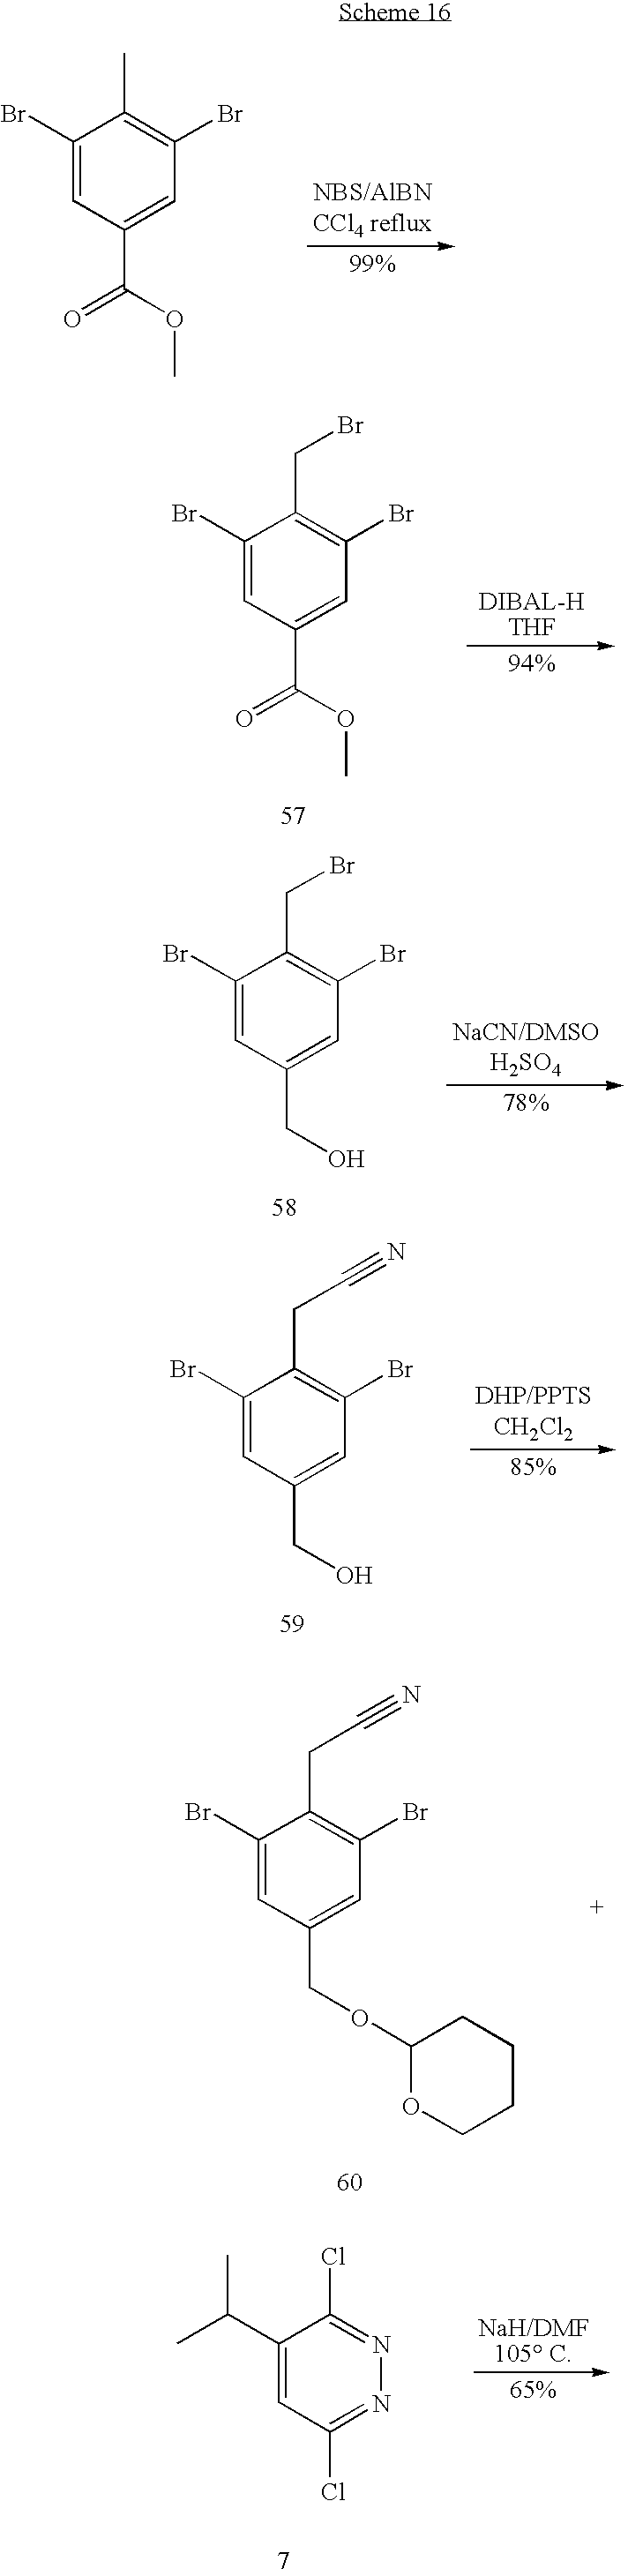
C1(Br)=CC(C(OC)=O)=CC(Br)=C1C.C1(Br)=CC(C(OC)=O)=CC(Br)=C1CBr.C1(Br)=CC(CO)=CC(Br)=C1CBr.C1(Br)=CC(CO)=CC(Br)=C1CC#N.C1(Br)=CC(COC2OCCCC2)=CC(Br)=C1CC#N.C1(C(C)C)=CC(Cl)=NN=C1Cl
